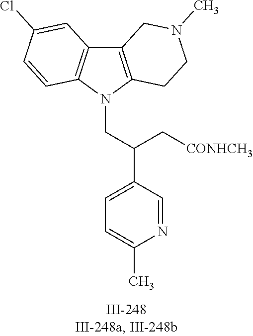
N1(CC(C2=CC=C(C)N=C2)C[CONHCH3])C2=C(C3=C1C=CC(Cl)=C3)CN(C)CC2
